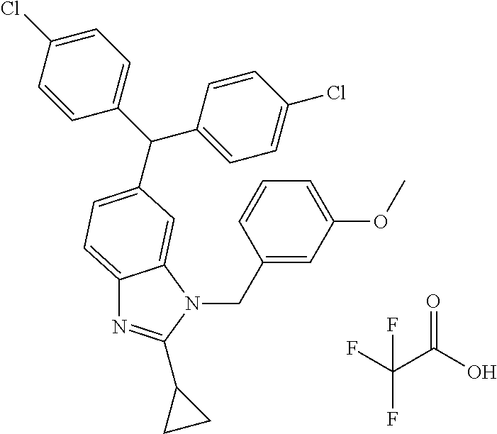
C(N1C2=CC(C(C3=CC=C(Cl)C=C3)C3=CC=C(Cl)C=C3)=CC=C2N=C1C1CC1)C1=CC(OC)=CC=C1.FC(C(O)=O)(F)F
